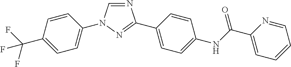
C1=C(C(F)(F)F)C=CC(N2C=NC(C3=CC=C(NC(C4=CC=CC=N4)=O)C=C3)=N2)=C1
